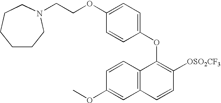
O(C1=C([OSO2CF3])C=CC2=C1C=CC(OC)=C2)C1=CC=C(OCCN2CCCCCC2)C=C1
